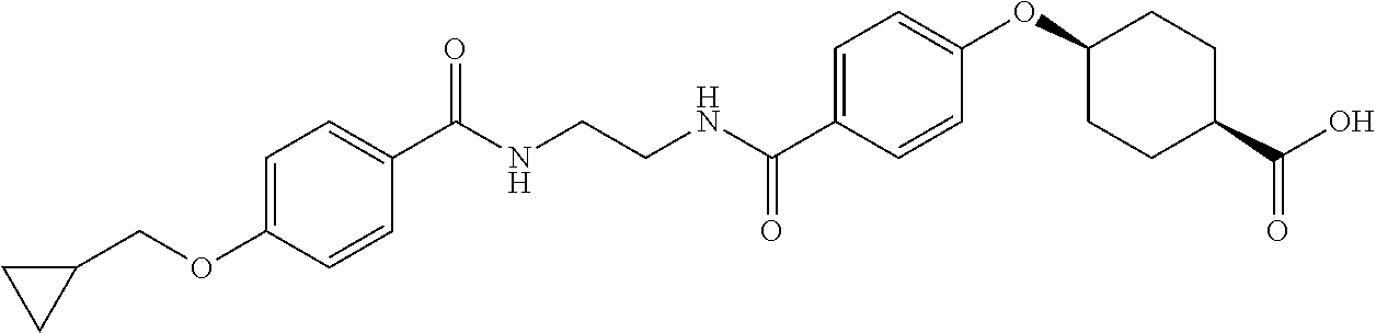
C1(C(NCCNC(C2=CC=C(OC3CCC(C(O)=O)CC3)C=C2)=O)=O)=CC=C(OCC2CC2)C=C1
